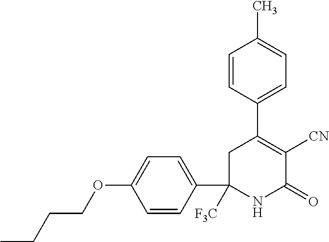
C1=CC(C2([F3C])NC(=O)C([CN])=C(C3=CC=C(C)C=C3)C2)=CC=C1OCCCC
